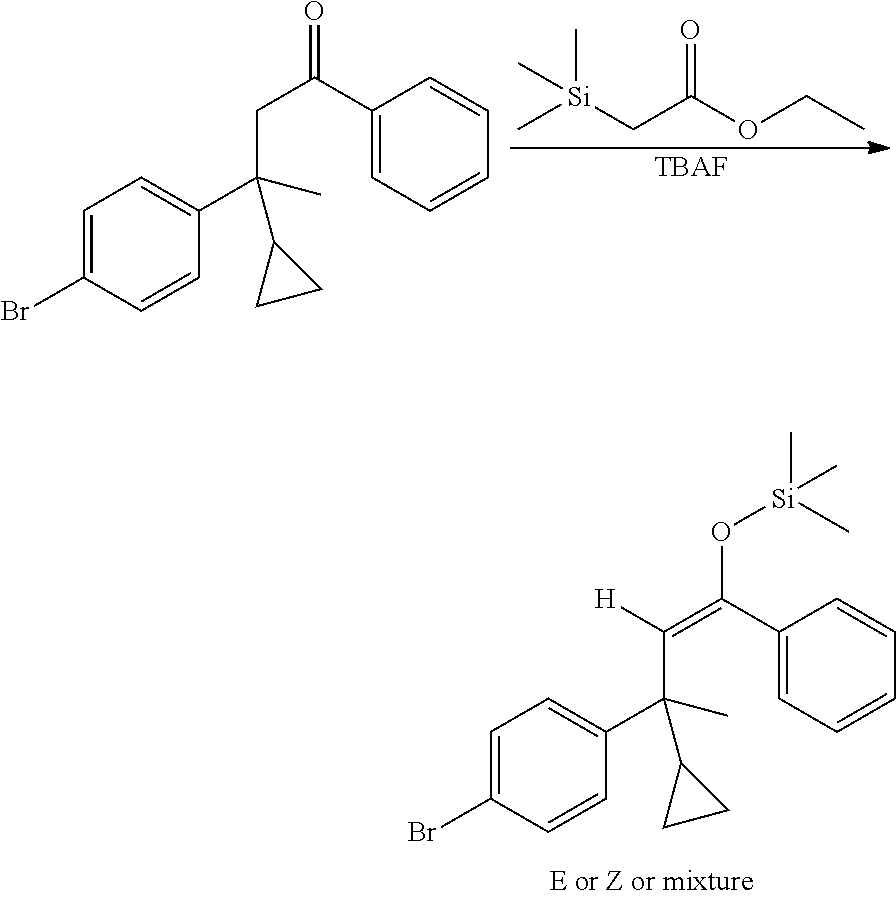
C1=C(Br)C=CC(C(C(=C(C2=CC=CC=C2)O[Si](C)(C)C)[H])(C)C2CC2)=C1.C[Si](CC(OCC)=O)(C)C.[TBAF].C1=C(Br)C=CC(C(CC(C2=CC=CC=C2)=O)(C)C2CC2)=C1
